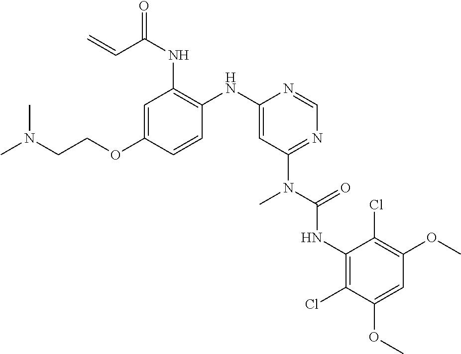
C1=C(OCCN(C)C)C=CC(NC2=CC(N(C(NC3=C(Cl)C(OC)=CC(OC)=C3Cl)=O)C)=NC=N2)=C1NC(C=C)=O
